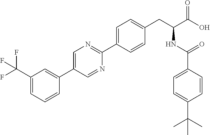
C1=C(C(F)(F)F)C=C(C2=CN=C(C3=CC=C(CC(NC(=O)C4=CC=C(C(C)(C)C)C=C4)C(O)=O)C=C3)N=C2)C=C1
